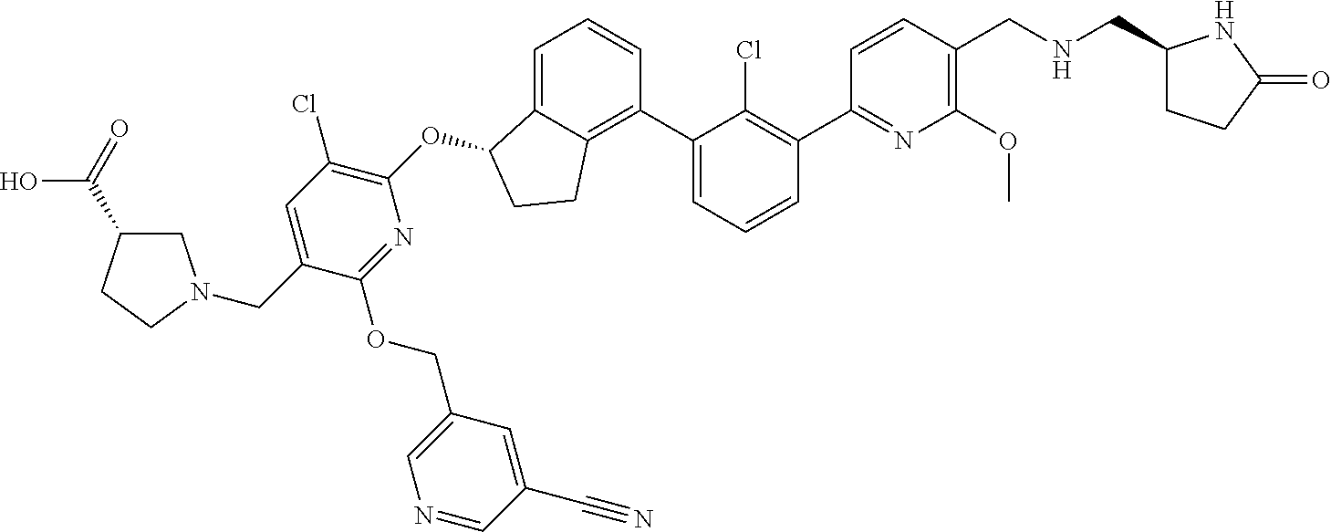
O(C1C2=CC=CC(C3=CC=CC(C4=NC(OC)=C(CNCC5CCC(=O)N5)C=C4)=C3Cl)=C2CC1)C1=C(Cl)C=C(CN2CC(C(=O)O)CC2)C(OCC2=CN=CC(C#N)=C2)=N1
